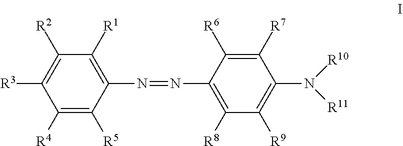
C1([R4])=C([R5])C(N=NC2=C([R8])C([R9])=C(N([R10])[R11])C([R7])=C2[R6])=C([R1])C([R2])=C1[R3]
